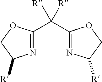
N1=C(C(C2=NC([R])CO2)([R])[R])OCC1[R]
